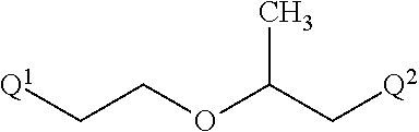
[Q1]CCOC(C)C[Q2]
